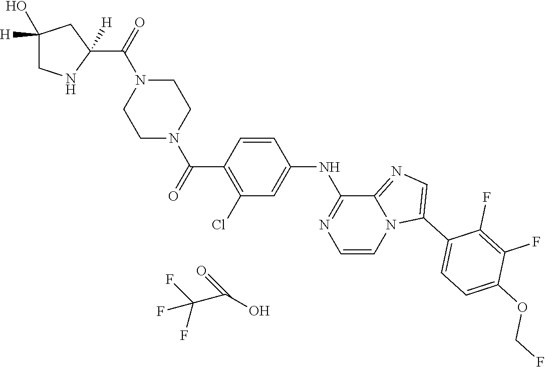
C1=CC(C(N2CCN(C(C3([H])NCC(O)([H])C3)=O)CC2)=O)=C(Cl)C=C1NC1=NC=CN2C1=NC=C2C1=CC=C(OCF)C(F)=C1F.C(C(O)=O)(F)(F)F
